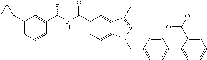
C1(C2CC2)=CC=CC(C(NC(C2=CC=C3C(=C2)C(C)=C(C)N3CC2=CC=C(C3=CC=CC=C3C(O)=O)C=C2)=O)C)=C1
